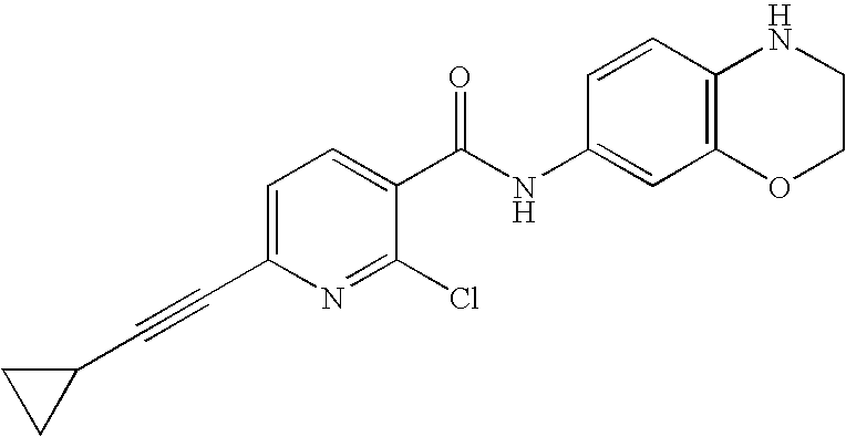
C1=C(C#CC2CC2)N=C(Cl)C(C(NC2=CC3=C(C=C2)NCCO3)=O)=C1
